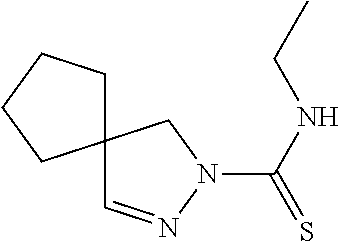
C12(CCCC1)C=NN(C(NCC)=S)C2
